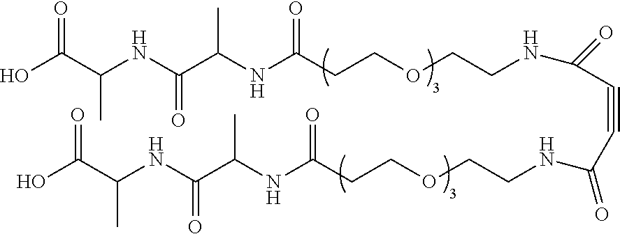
OC(C(NC(C(NC(CCOCCNC(=O)C#CC(NCCOCCC(NC(C(NC(C(O)=O)C)=O)C)=O)=O)=O)C)=O)C)=O
